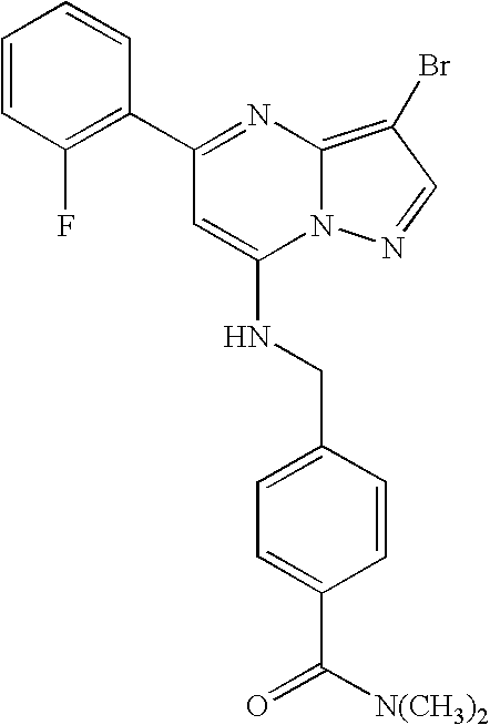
C1(C2=NC3=C(Br)C=NN3C(NCC3=CC=C(C(=O)[N(CH3)2])C=C3)=C2)=C(F)C=CC=C1
